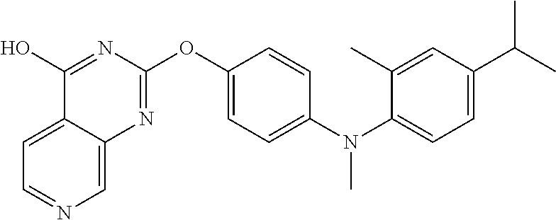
C1=C2C(=CN=C1)N=C(OC1=CC=C(N(C3=CC=C(C(C)C)C=C3C)C)C=C1)N=C2O
